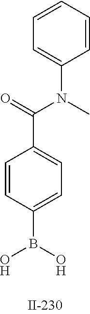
C1=CC(B(O)O)=CC=C1C(N(C1=CC=CC=C1)C)=O
